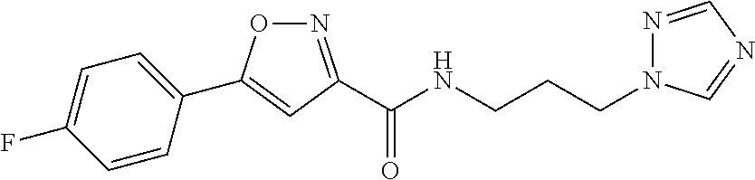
C1(C2=CC(C(NCCCN3N=CN=C3)=O)=NO2)=CC=C(F)C=C1
